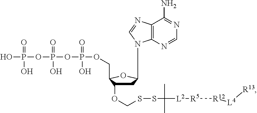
C1C(OCSSC(C)([L2][R5][R12][L4][R13])C)C(COP(OP(=O)(OP(O)(O)=O)O)(=O)O)OC1N1C2=C(C(N)=NC=N2)N=C1
